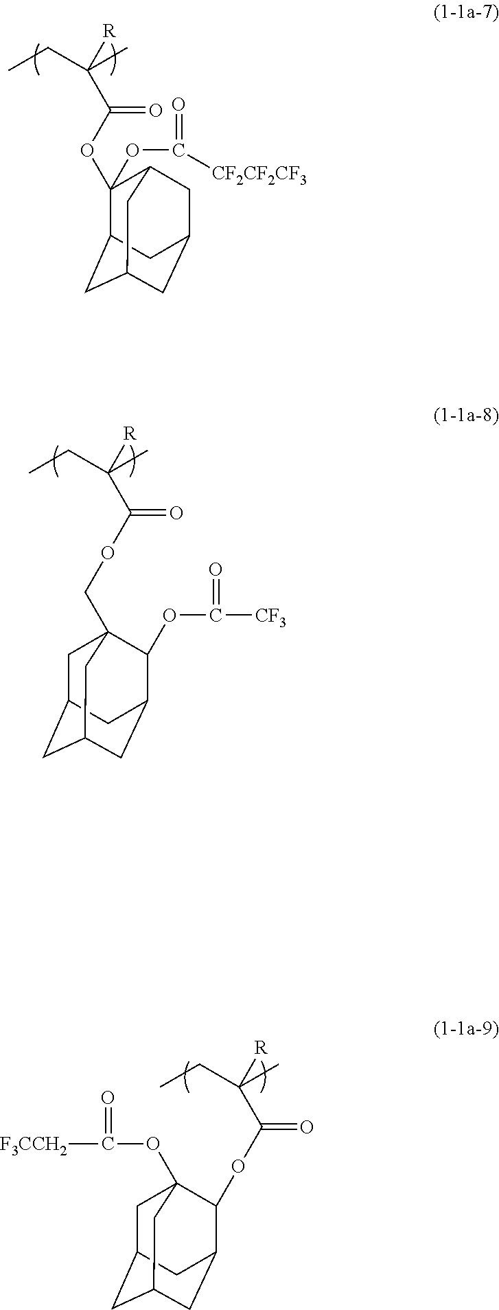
O(C(C([R])(C)CC)=O)C1(OC(=O)[CF2CF2CF3])C2CC3CC(CC1C3)C2.C1C2CC3CC(C(OC([CF3])=O)C1(COC(C([R])(C)CC)=O)C3)C2.C1C2CC3CC(C2)C(OC(C([R])(C)CC)=O)C1(OC(=O)[F3CCH2])C3
